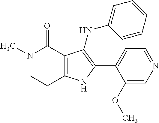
N1(C)CCC2=C(C1=O)C(NC1=CC=CC=C1)=C(C1=CC=NC=C1OC)N2
